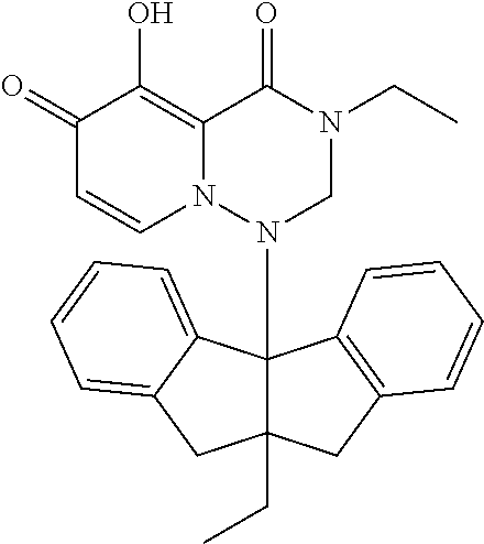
C1(=O)C=CN2C(=C1O)C(=O)N(CC)CN2C12C(CC)(CC3=C1C=CC=C3)CC1=CC=CC=C21
